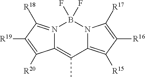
N12=C([R18])C([R19])=C([R20])C1=C(C)C1=C([R15])C([R16])=C([R17])N1B2(F)F
